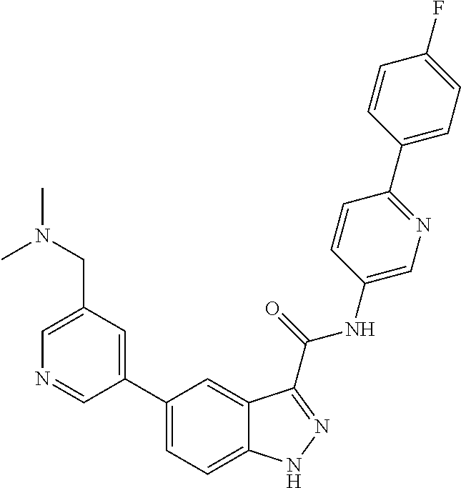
C1(CN(C)C)=CN=CC(C2=CC=C3C(=C2)C(C(NC2=CN=C(C4=CC=C(F)C=C4)C=C2)=O)=NN3)=C1
